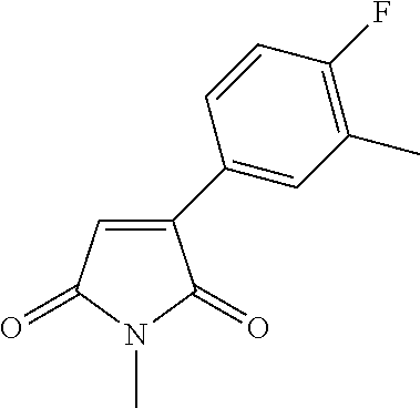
C1=C(C2=CC(C)=C(F)C=C2)C(=O)N(C)C1=O
